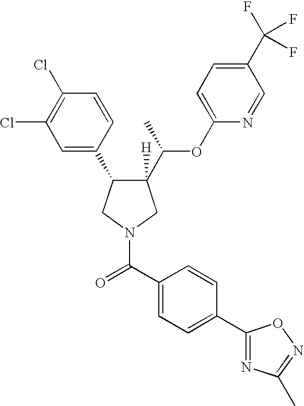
C1([H])(C(C)OC2=CC=C(C(F)(F)F)C=N2)C(C2=CC(Cl)=C(Cl)C=C2)CN(C(C2=CC=C(C3=NC(C)=NO3)C=C2)=O)C1
